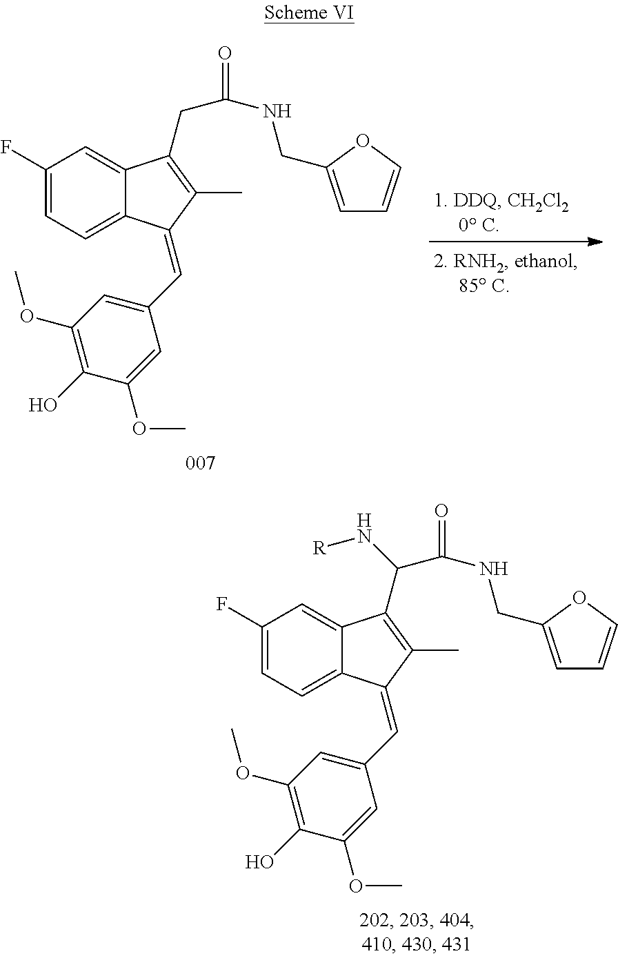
C1(F)=CC=C2C(=C1)C(C(C(=O)NCC1=CC=CO1)N[R])=C(C)C2=CC1=CC(OC)=C(O)C(OC)=C1.C1(F)=CC=C2C(=C1)C(CC(=O)NCC1=CC=CO1)=C(C)C2=CC1=CC(OC)=C(O)C(OC)=C1
